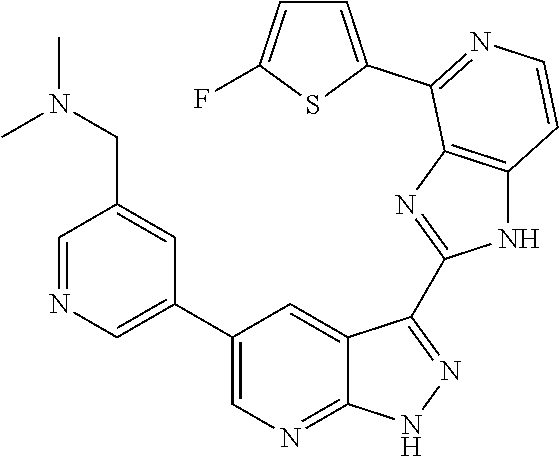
C1=NC=C(C2=CN=C3C(=C2)C(C2=NC4=C(N2)C=CN=C4C2=CC=C(F)S2)=NN3)C=C1CN(C)C
